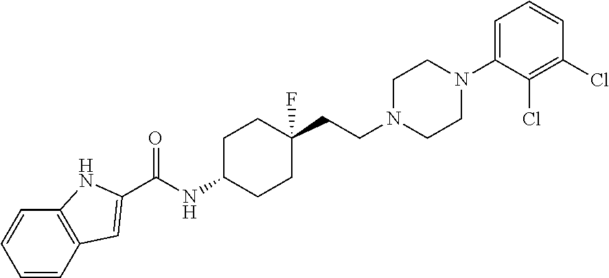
C(=O)(NC1CCC(CCN2CCN(C3=CC=CC(Cl)=C3Cl)CC2)(F)CC1)C1=CC2=C(C=CC=C2)N1
